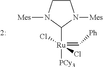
C1CN([Mes])C([Ru](=C[Ph])([PCy3])(Cl)Cl)N1[Mes]
